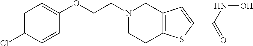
C1=C(Cl)C=CC(OCCN2CCC3=C(C2)C=C(C(NO)=O)S3)=C1
